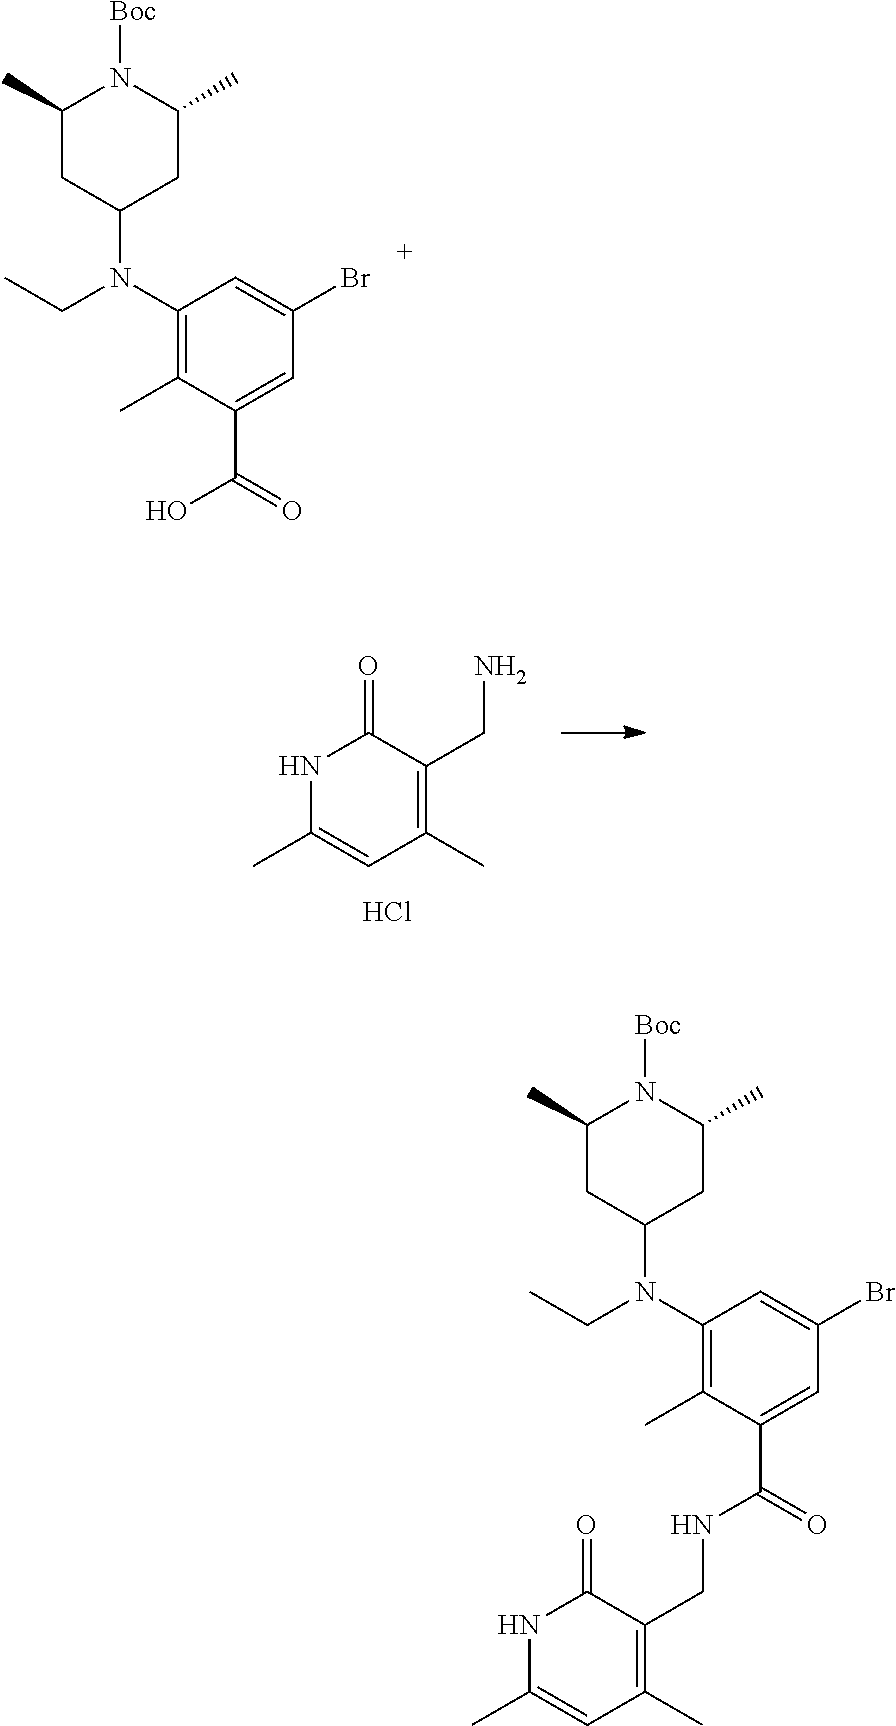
C1(N(C2CC(C)N([Boc])C(C)C2)CC)=C(C)C(C(=O)O)=CC(Br)=C1.N1C(C)=CC(C)=C(CN)C1=O.Cl.C1(N(C2CC(C)N([Boc])C(C)C2)CC)=C(C)C(C(=O)NCC2=C(C)C=C(C)NC2=O)=CC(Br)=C1
